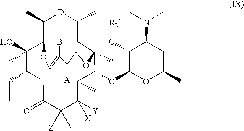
O1C(=O)C([Z])(C)C([X])([Y])C(C)C(OC2OC(C)CC(N(C)C)C2O[R2])C2(C)CC(C)[D]C(C)C(C(C)(O)C1CC)OC=C(B)C([A])CO2
